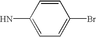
C1(N)=CC=C(Br)C=C1
